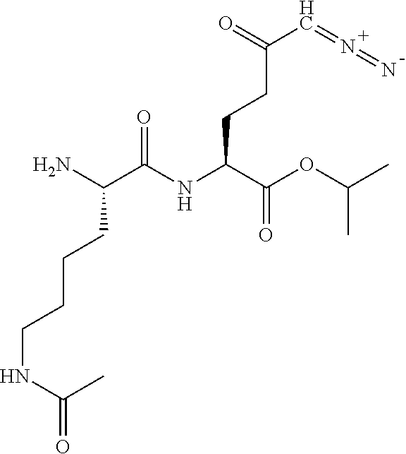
C(CCC(NC(C(N)CCCCNC(C)=O)=O)C(=O)OC(C)C)(=O)C=N=N
